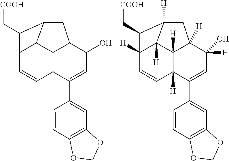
C12C=CC3C(C4=CC5=C(C=C4)OCO5)=CC(O)C4CC(C1C34)C2C[COOH].C12([H])C=CC3([H])C(C4=CC5=C(C=C4)OCO5)=CC(O)([H])C4([H])CC([H])(C1([H])C34[H])C2C[COOH]
